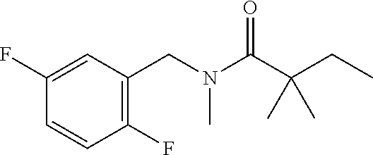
C1(F)=CC(CN(C(C(CC)(C)C)=O)C)=C(F)C=C1
